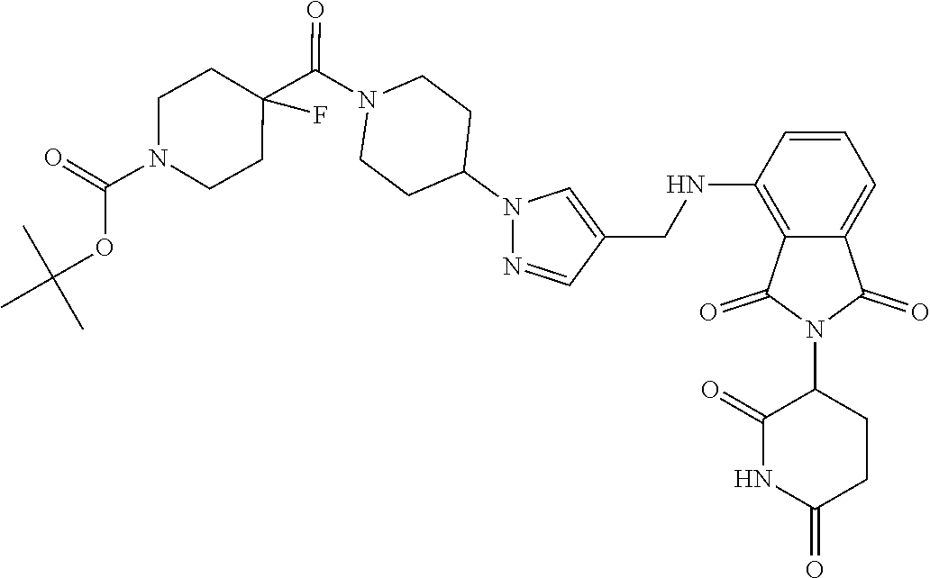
C12=C(NCC3=CN(C4CCN(C(C5(F)CCN(C(OC(C)(C)C)=O)CC5)=O)CC4)N=C3)C=CC=C1C(=O)N(C1C(=O)NC(=O)CC1)C2=O
